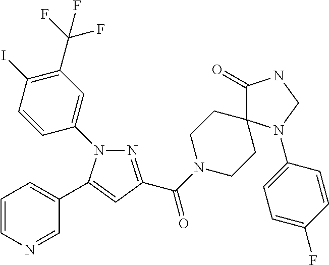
N1=C(C(=O)N2CCC3(CC2)C(=O)NCN3C2=CC=C(F)C=C2)C=C(C2=CC=CN=C2)N1C1=CC(C(F)(F)F)=C(I)C=C1
